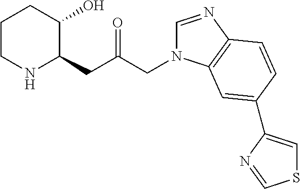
C1CNC(CC(=O)CN2C=NC3=C2C=C(C2=CSC=N2)C=C3)C(O)C1
